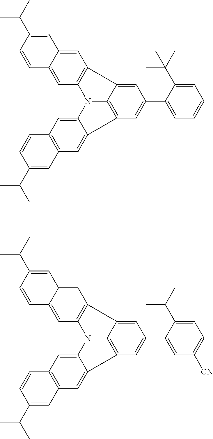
C1=CC=C(C2=CC3=C4C(=C2)C2=C(C=C5C=CC(C(C)C)=CC5=C2)N4C2=CC4=C(C=C32)C=C(C(C)C)C=C4)C(C(C)(C)C)=C1.C1=C([CN])C=C(C2=CC3=C4C(=C2)C2=C(C=C5C=CC(C(C)C)=CC5=C2)N4C2=CC4=C(C=C32)C=C(C(C)C)C=C4)C(C(C)C)=C1
